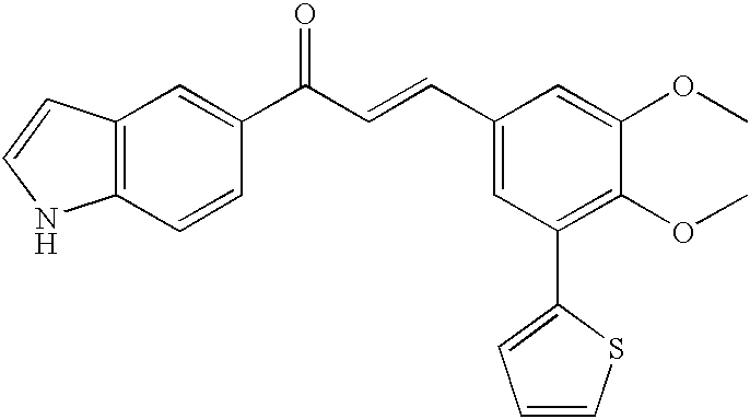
C12=C(C=CC(C(=O)C=CC3=CC(C4=CC=CS4)=C(OC)C(OC)=C3)=C1)NC=C2
